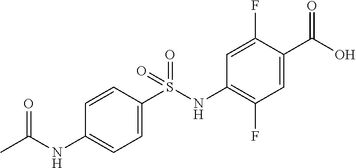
C1=CC(S(NC2=C(F)C=C(C(O)=O)C(F)=C2)(=O)=O)=CC=C1NC(C)=O
